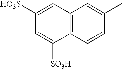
C1=C([HO3S])C=C([SO3H])C2=C1C=C(C)C=C2
